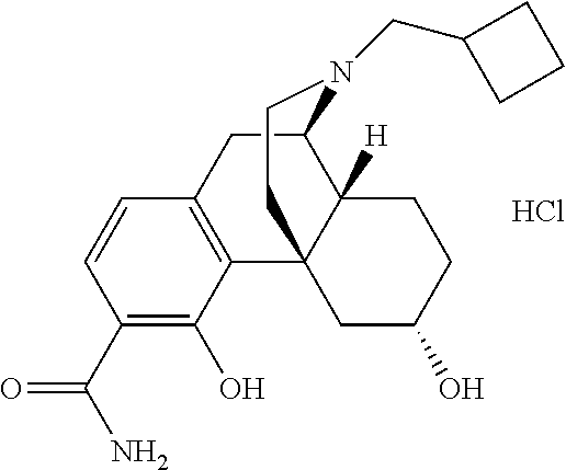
C1(C(=O)N)=C(O)C2=C(C=C1)CC1C3([H])C2(CC(O)CC3)CCN1CC1CCC1.Cl
